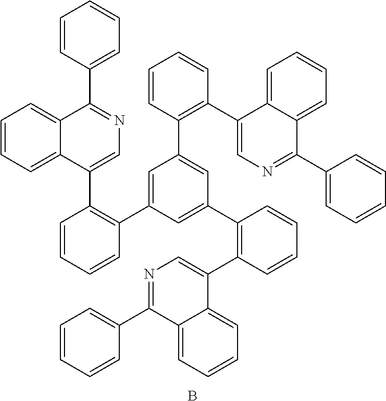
C1=CC=CC(C2=CC(C3=C(C4=CN=C(C5=CC=CC=C5)C5=CC=CC=C45)C=CC=C3)=CC(C3=C(C4=CN=C(C5=CC=CC=C5)C5=CC=CC=C45)C=CC=C3)=C2)=C1C1=CN=C(C2=CC=CC=C2)C2=CC=CC=C21.B
